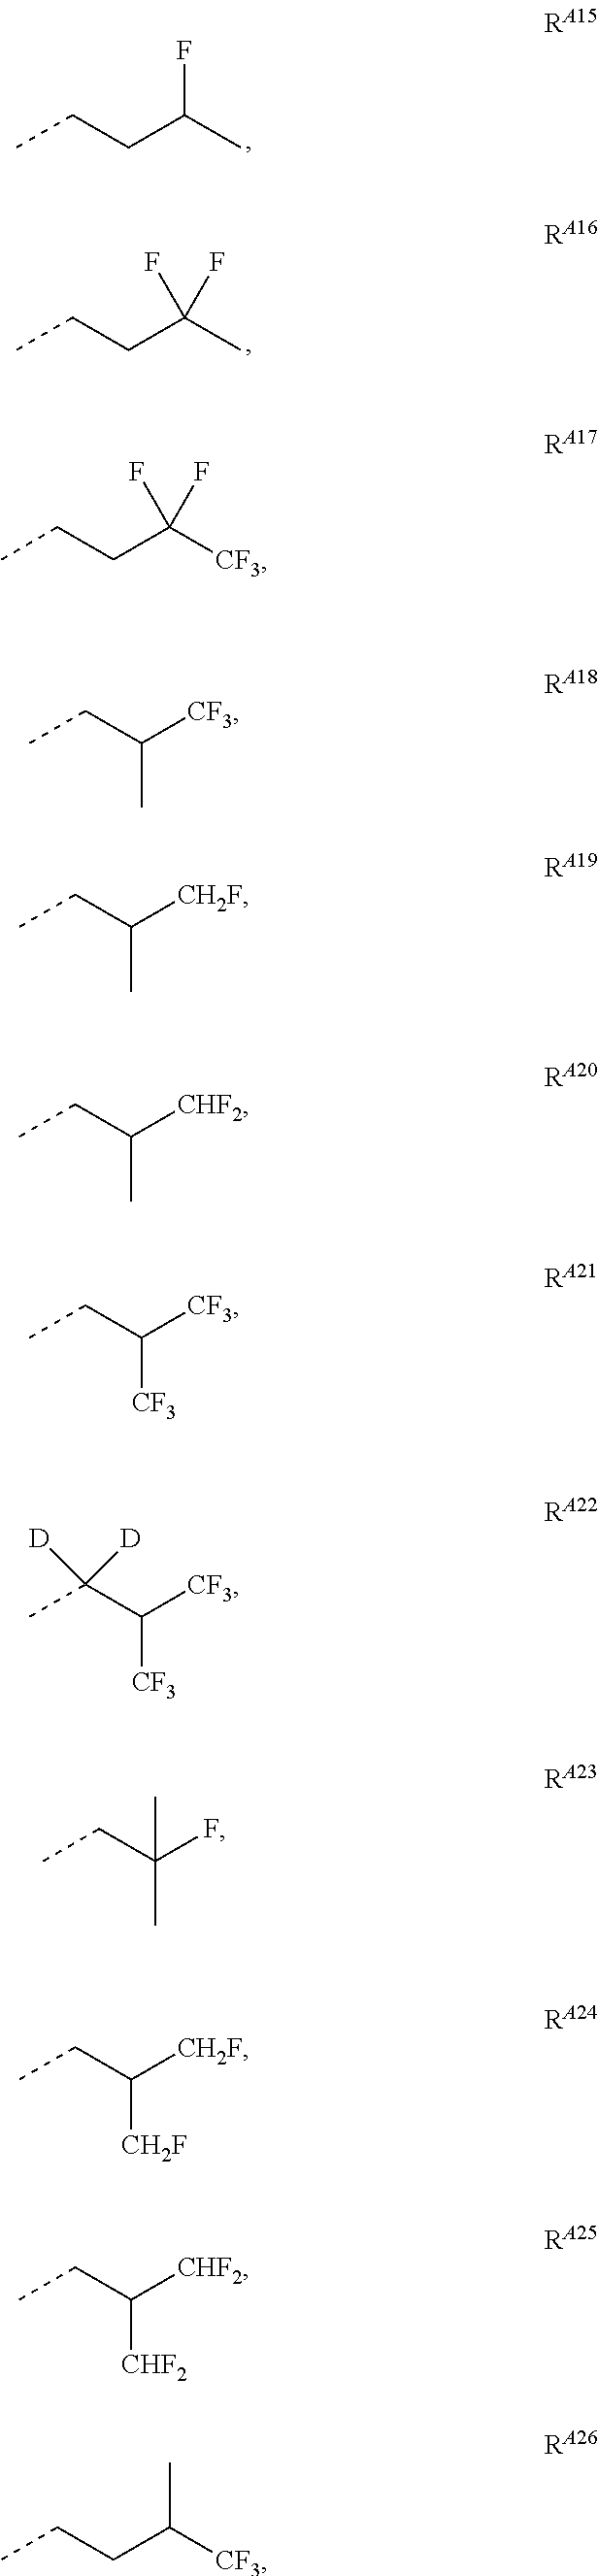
CCCC(C)F.CCCC(C)(F)F.CCCC([CF3])(F)F.CCC([CF3])C.CCC([CH2F])C.CCC([CHF2])C.CCC([CF3])[CF3].CC(C([CF3])[CF3])([D])[D].CCC(F)(C)C.CCC([CH2F])[CH2F].CCC([CHF2])[CHF2].CCCC([CF3])C
